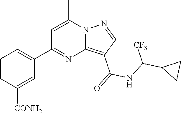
C12=C(C(=O)NC(C3CC3)[CF3])C=NN1C(C)=CC(C1=CC=CC([CONH2])=C1)=N2
